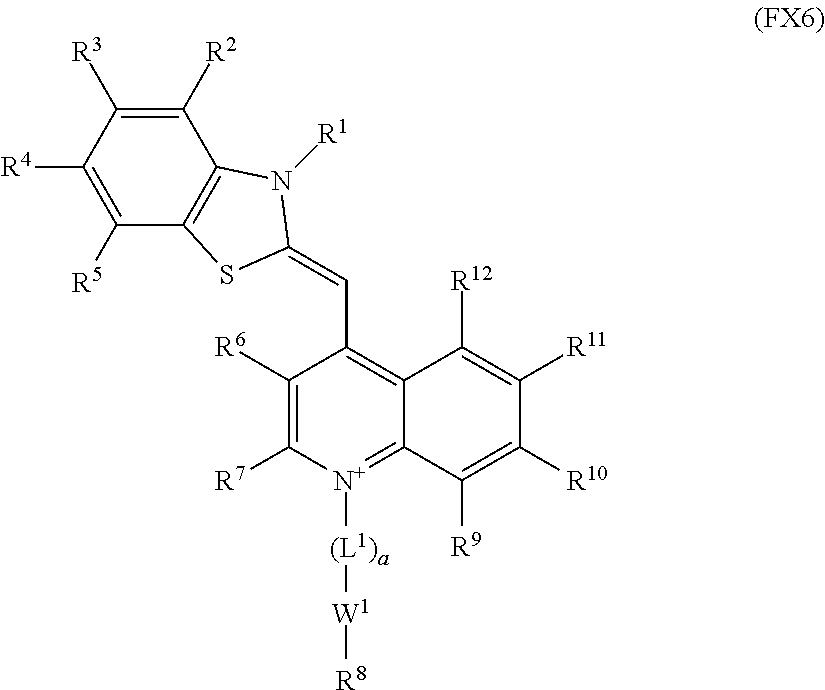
C1([R2])=C([R3])C([R4])=C([R5])C2=C1N([R1])C(=CC1=C3C(=[N+]([(L1)a][W1][R8])C([R7])=C1[R6])C([R9])=C([R10])C([R11])=C3[R12])S2
